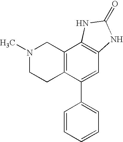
N1(C)CCC2=C(C1)C1=C(C=C2C2=CC=CC=C2)NC(=O)N1
